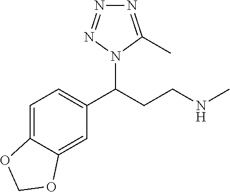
C1(C(CCNC)N2C(C)=NN=N2)=CC=C2C(=C1)OCO2
